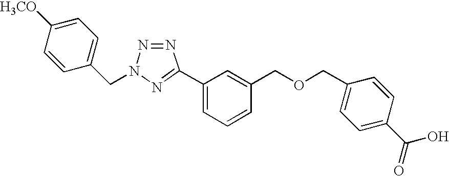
C1(C2=NN(CC3=CC=C([H3CO])C=C3)N=N2)=CC=CC(COCC2=CC=C(C(O)=O)C=C2)=C1
